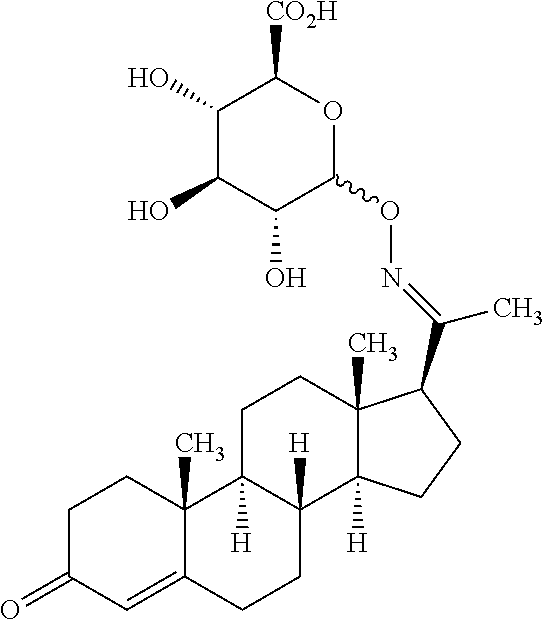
O=C1C=C2C(C)(CC1)C1([H])C([H])(CC2)C2([H])C(C)(CC1)C(C(=NOC1OC([CO2H])C(O)C(O)C1O)C)CC2
